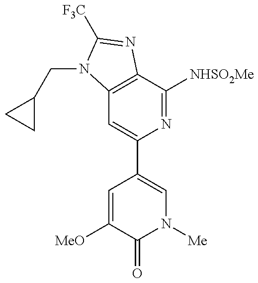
C12=C(C([NHSO2Me])=NC(C3=CN([Me])C(=O)C([MeO])=C3)=C1)N=C([F3C])N2CC1CC1
